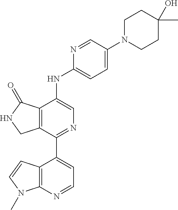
C12=C(C(=O)NC1)C(NC1=CC=C(N3CCC(O)(C)CC3)C=N1)=CN=C2C1=CC=NC2=C1C=CN2C
